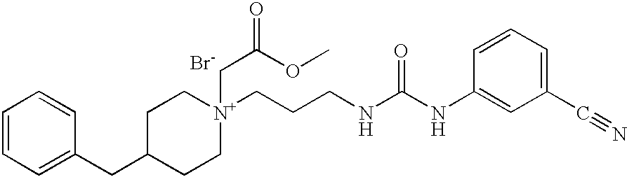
C1=CC=C(CC2CC[N+](CCCNC(NC3=CC(C#N)=CC=C3)=O)(CC(=O)OC)CC2)C=C1.[Br-]
